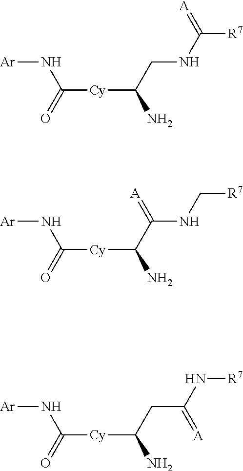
[Ar]NC(=O)[Cy]C(CNC(=[A])[R7])N.[Ar]NC(=O)[Cy]C(C(NC[R7])=[A])N.[Ar]NC(=O)[Cy]C(CC(N[R7])=[A])N
